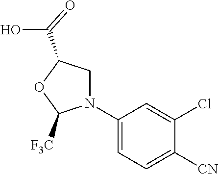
C1(N2CC(C(=O)O)OC2[F3C])=CC=C([CN])C(Cl)=C1
